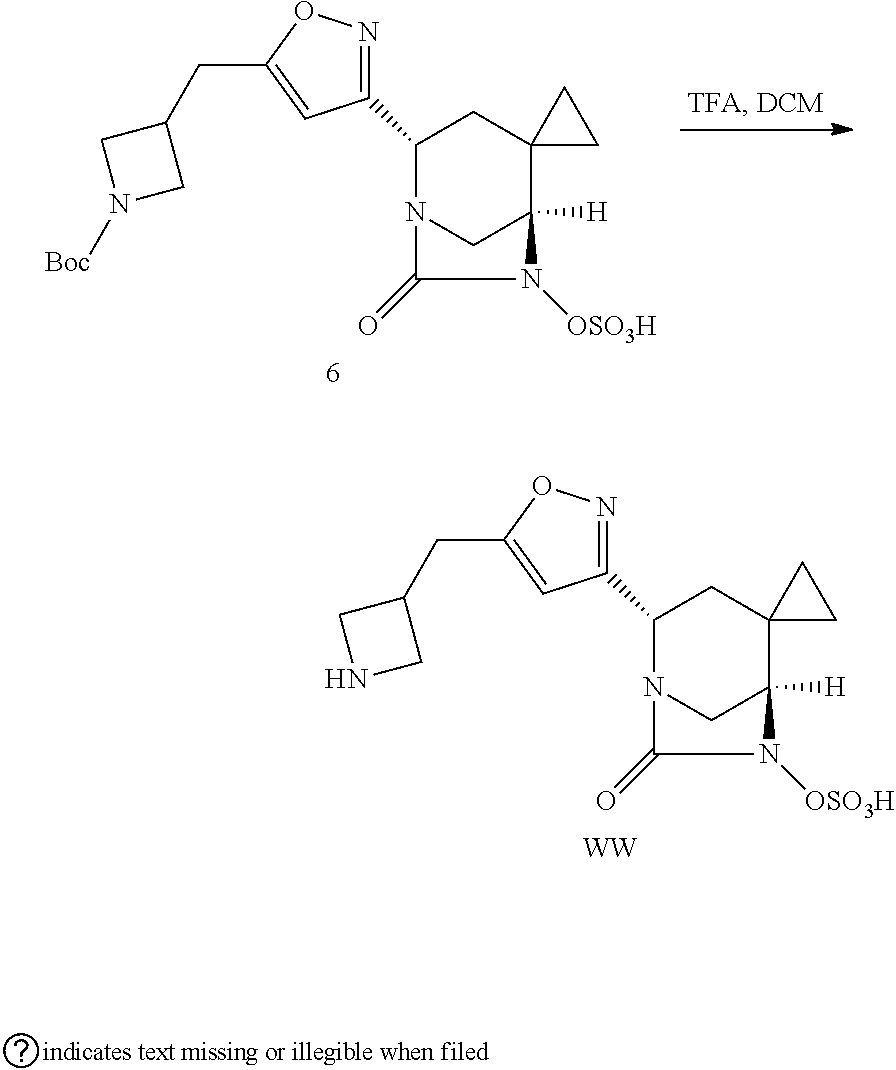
C1(C2=NOC(CC3CNC3)=C2)N2CC([H])(C3(C1)CC3)N([OSO3H])C2=O.[WW].C1(C2=NOC(CC3CN([Boc])C3)=C2)N2CC([H])(C3(C1)CC3)N([OSO3H])C2=O
